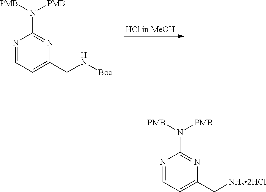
N1=CC=C(CN[Boc])N=C1N([PMB])[PMB].N1=CC=C(C[NH22HCl])N=C1N([PMB])[PMB]
